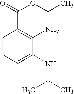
C1(NC(C)C)=CC=CC(C(=O)OCC)=C1N
